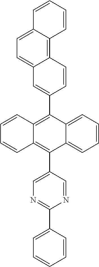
C1(C2=C3C(=C(C4=CN=C(C5=CC=CC=C5)N=C4)C4=CC=CC=C24)C=CC=C3)=CC2=CC=C3C(=C2C=C1)C=CC=C3
